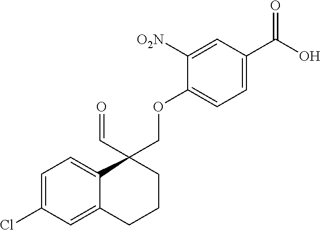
C1([O2N])=CC(C(=O)O)=CC=C1OCC1(C=O)C2=CC=C(Cl)C=C2CCC1
